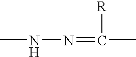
CNN=C(C)[R]
